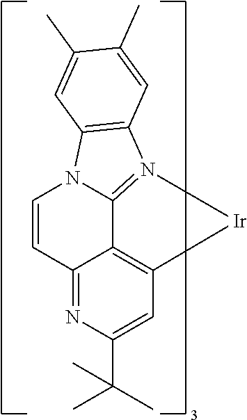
C12=NC(C(C)(C)C)=CC3=C1C1=N(C4=C(N1C=C2)C=C(C)C(C)=C4)[Ir]3
